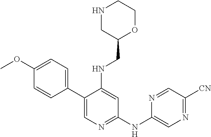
C1(C2=CN=C(NC3=CN=C([CN])C=N3)C=C2NCC2OCCNC2)=CC=C(OC)C=C1
